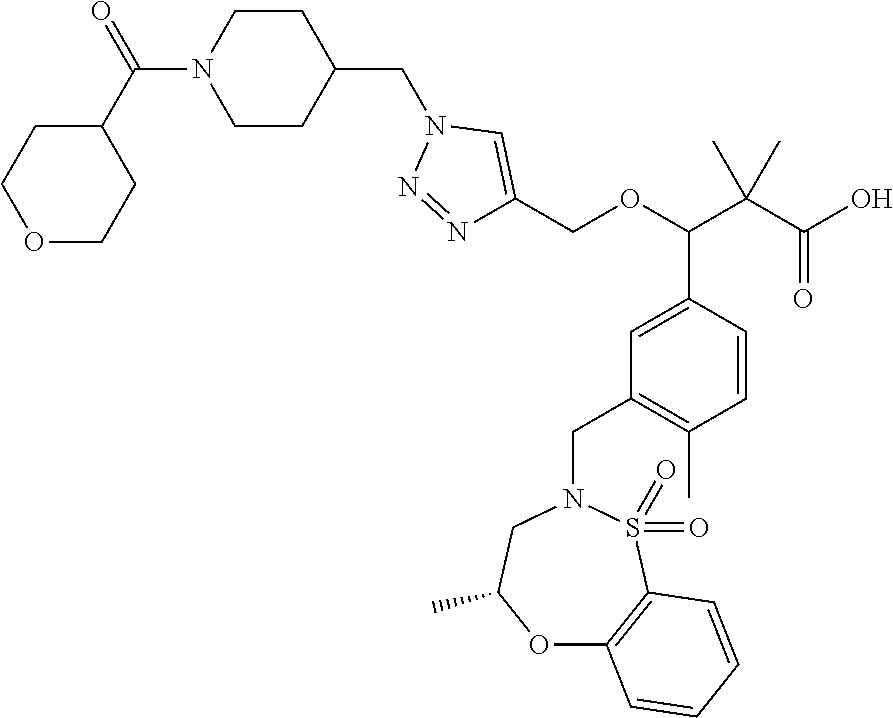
C1N(C(=O)C2CCOCC2)CCC(CN2N=NC(COC(C3=CC(CN4CC(C)OC5=C(S4(=O)=O)C=CC=C5)=C(C)C=C3)C(C(=O)O)(C)C)=C2)C1
